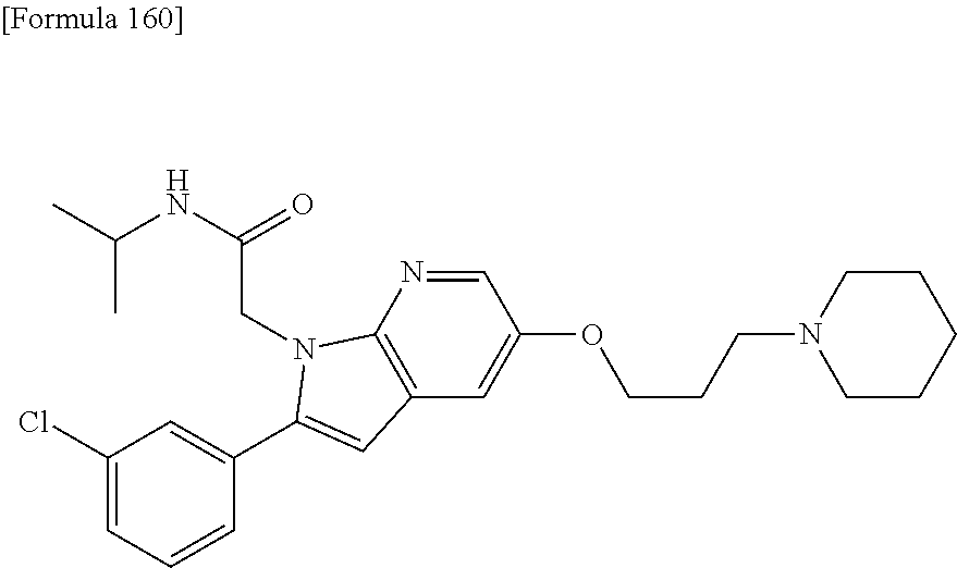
C1=NC2=C(C=C1OCCCN1CCCCC1)C=C(C1=CC(Cl)=CC=C1)N2CC(NC(C)C)=O
